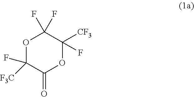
O1C([F3C])(F)C(=O)OC(F)([CF3])C1(F)F
